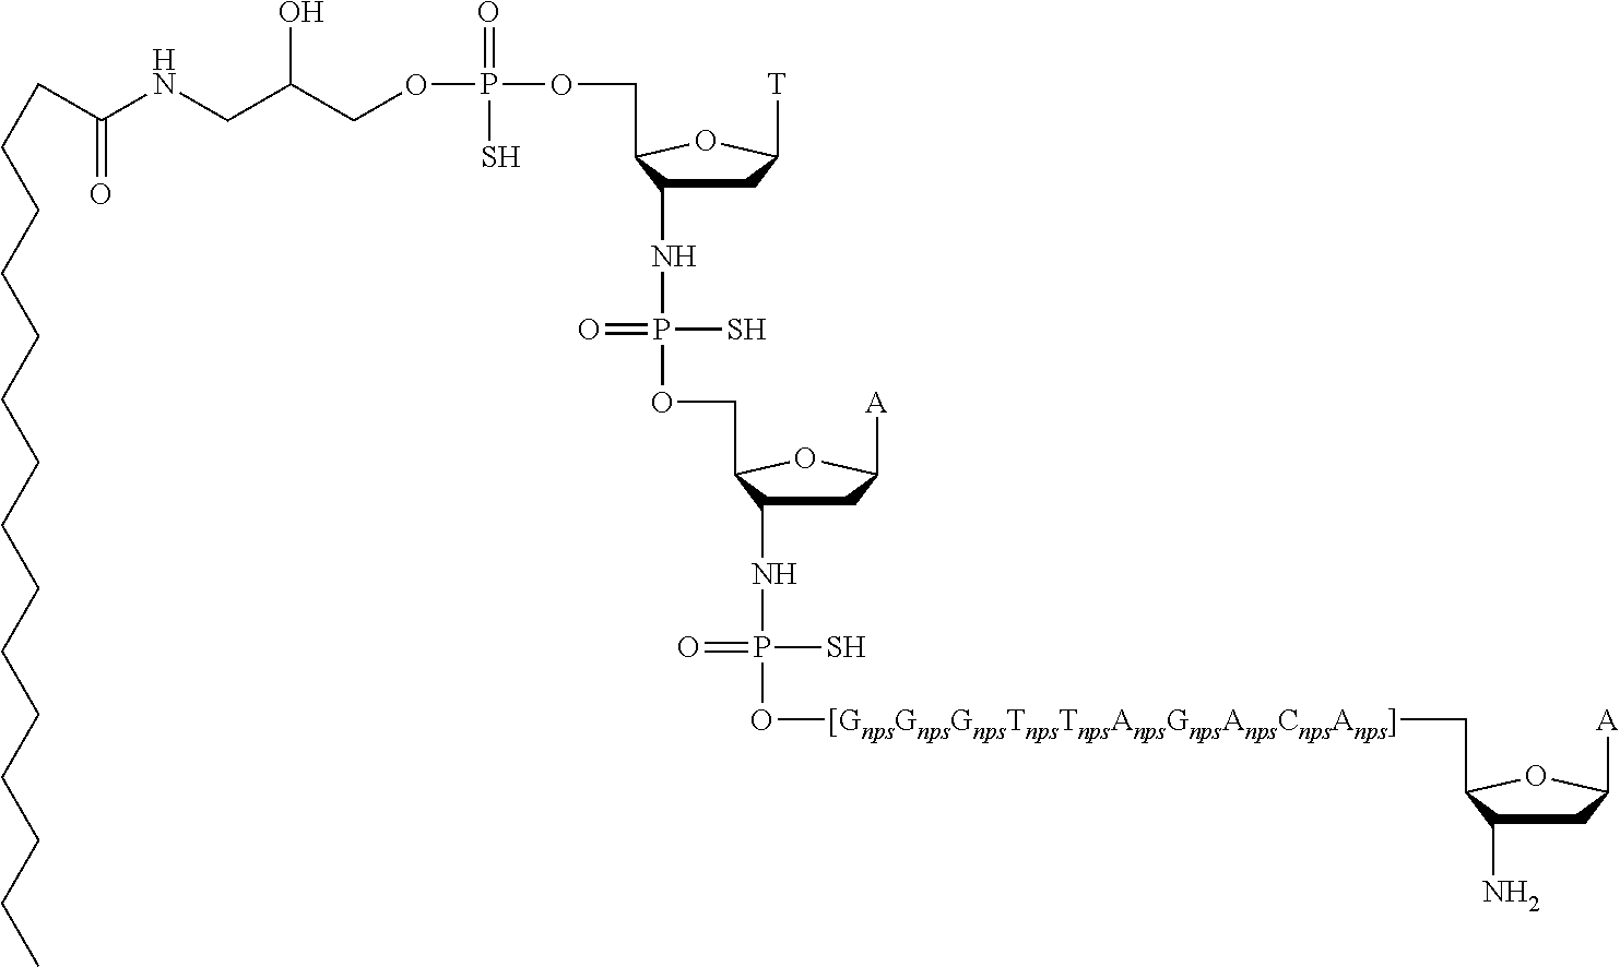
C(CCCCCCCCCCCCCC)C(NCC(COP(OCC1C(NP(OCC2C(NP(O[[GnpsGnpsGnpsTnpsTnpsAnpsGnpsAnpsCnpsAnps]]CC3C(N)CC([A])O3)(S)=O)CC([A])O2)(S)=O)CC([T])O1)(=O)S)O)=O
